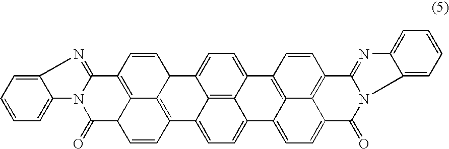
C12=CC=CC=C1N1C(=N2)C2=C3C(C1=O)C=CC1=C3C(C=C2)C2=CC=C3C4=C2C1=CC=C4C1=CC=C2C4=C(C=CC3=C14)C1=NC3=CC=CC=C3N1C2=O
